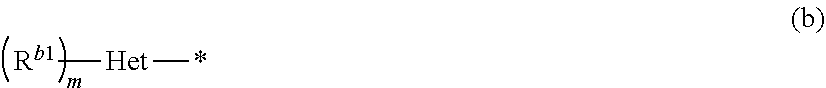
[Rb1][Het]*
